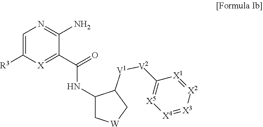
C1=C([R3])[X]=C(C(=O)NC2C[W]CC2[V1][V2]C2=[X5][X4]=[X3][X2]=[X1]2)C(N)=N1
